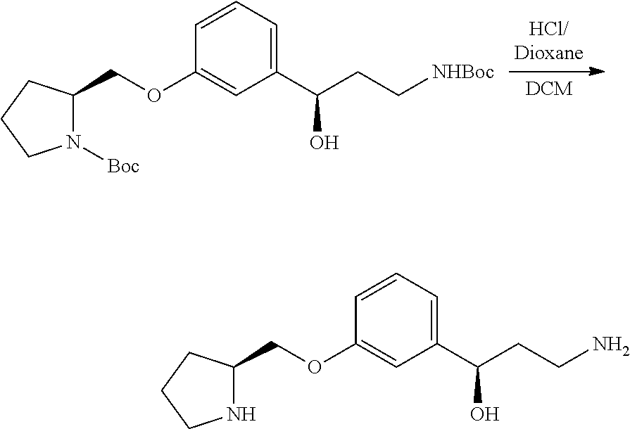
N1([Boc])C(COC2=CC(C(CC[NHBoc])O)=CC=C2)CCC1.N1C(COC2=CC(C(CCN)O)=CC=C2)CCC1
